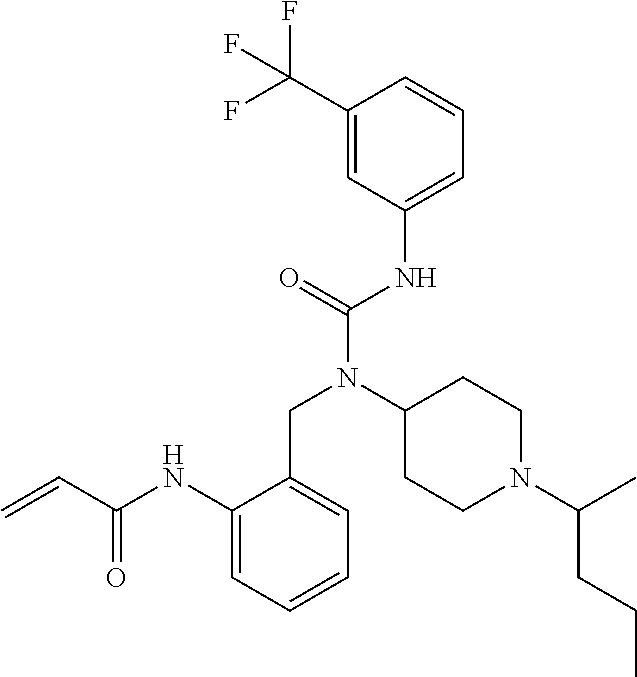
C1(NC(C=C)=O)=CC=CC=C1CN(C(NC1=CC=CC(C(F)(F)F)=C1)=O)C1CCN(C(C)CCC)CC1
